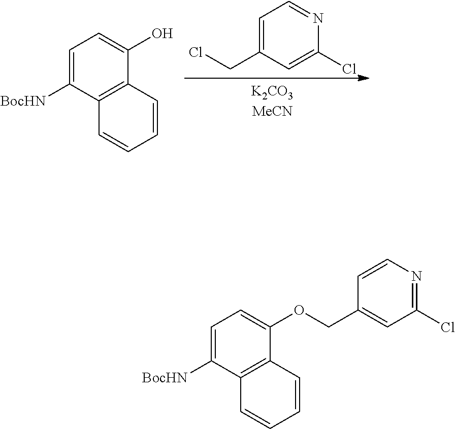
C1=C(CCl)C=C(Cl)N=C1.C1=C([BocHN])C2=C(C(O)=C1)C=CC=C2.C1=C([BocHN])C2=C(C(OCC3=CC(Cl)=NC=C3)=C1)C=CC=C2
